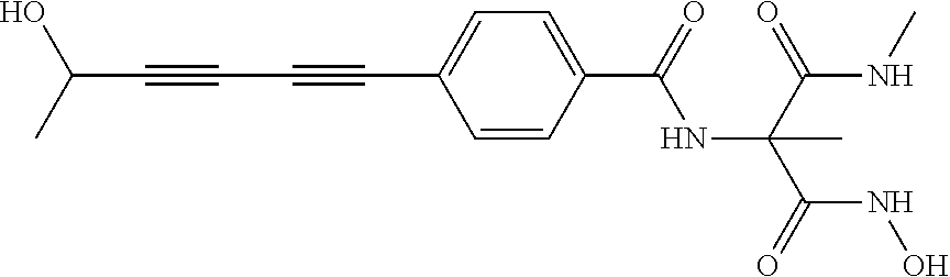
C(C#CC#CC1=CC=C(C(=O)NC(C(NC)=O)(C(=O)NO)C)C=C1)(O)C
